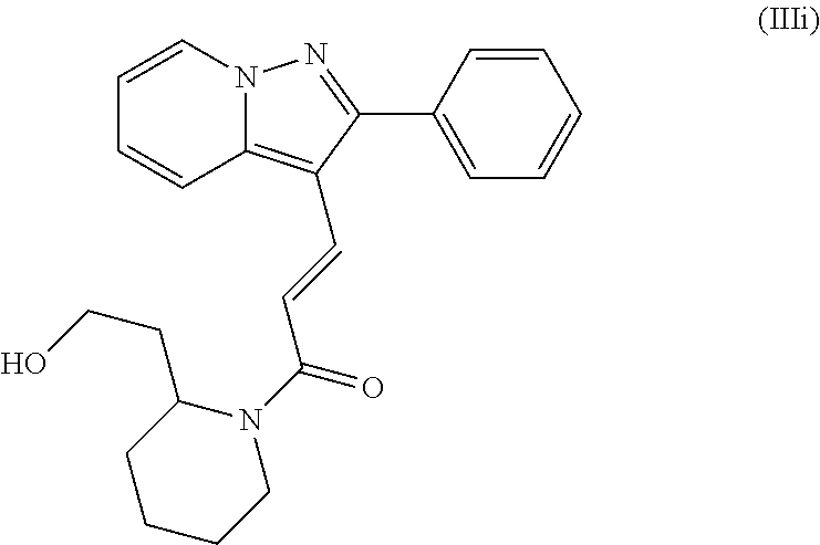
C1=CN2C(=C(C=CC(N3C(CCO)CCCC3)=O)C(C3=CC=CC=C3)=N2)C=C1
